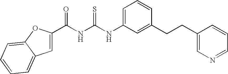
C(NC(NC1=CC=CC(CCC2=CN=CC=C2)=C1)=S)(=O)C1=CC2=CC=CC=C2O1
